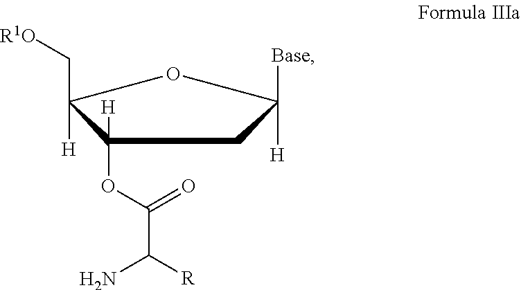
C1(OC(C(N)[R])=O)([H])C([H])(C[R1O])OC([H])([Base])C1
